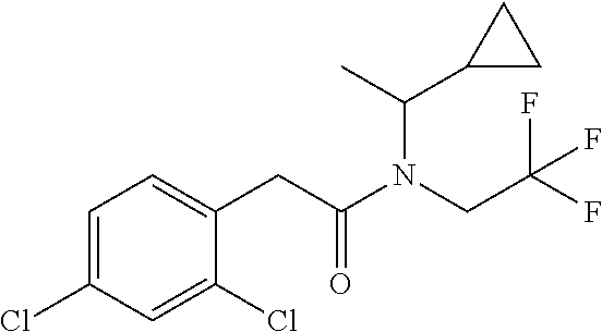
C1(Cl)=CC(Cl)=CC=C1CC(N(CC(F)(F)F)C(C)C1CC1)=O
